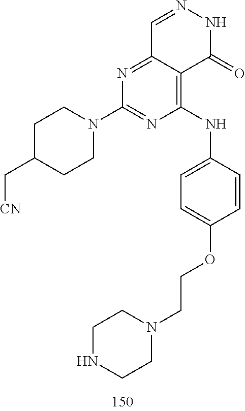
C1=NNC(=O)C2=C(NC3=CC=C(OCCN4CCNCC4)C=C3)N=C(N3CCC(C[CN])CC3)N=C12
